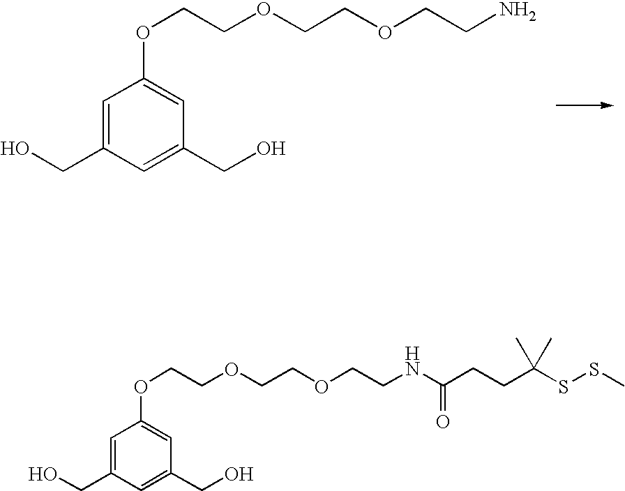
C1=C(CO)C=C(CO)C=C1OCCOCCOCCN.C1=C(CO)C=C(CO)C=C1OCCOCCOCCNC(CCC(SSC)(C)C)=O
